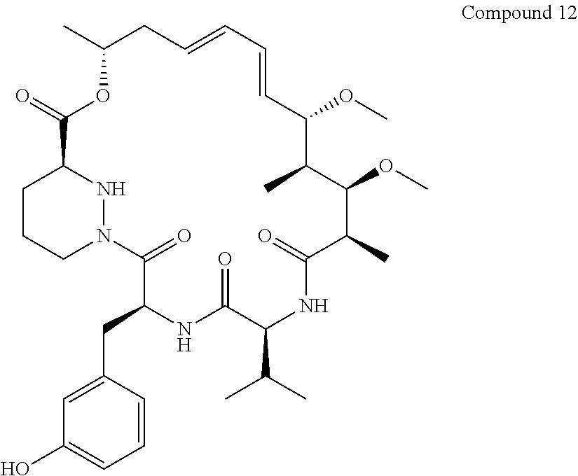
C1C(C)OC(=O)C2CCCN(N2)C(=O)C(CC2=CC(O)=CC=C2)NC(=O)C(C(C)C)NC(=O)C(C)C(OC)C(C)C(OC)C=CC=C1
